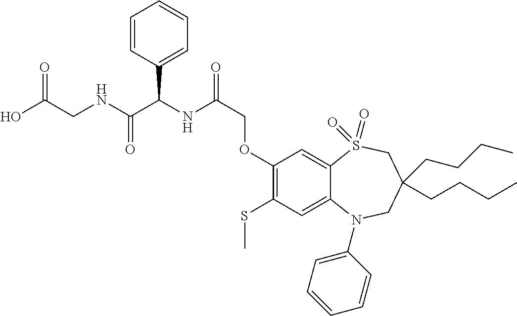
OC(CNC(C(NC(=O)COC1=C(SC)C=C2C(=C1)S(=O)(=O)CC(CCCC)(CCCC)CN2C1=CC=CC=C1)C1=CC=CC=C1)=O)=O
